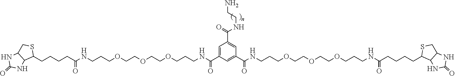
C1=C(C(NCCCOCCOCCOCCCNC(CCCCC2SCC3C2NC(=O)N3)=O)=O)C=C(C(NCCCOCCOCCOCCCNC(CCCCC2SCC3C2NC(=O)N3)=O)=O)C=C1C(NCCN)=O
